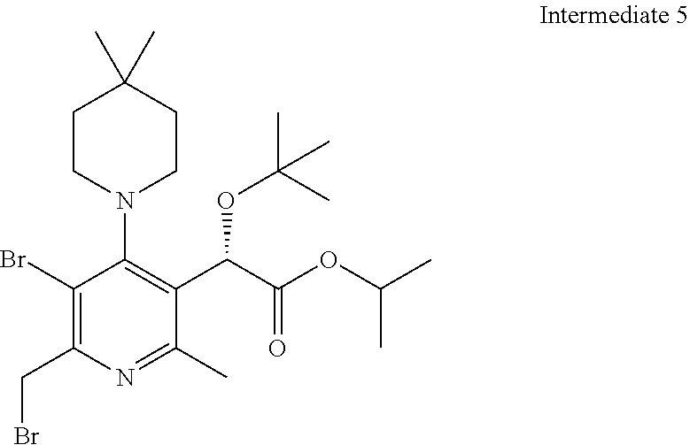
C1CN(C2=C(C(C(OC(C)C)=O)OC(C)(C)C)C(C)=NC(CBr)=C2Br)CCC1(C)C
